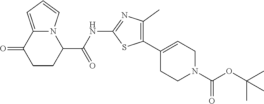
C1CC(C(NC2=NC(C)=C(C3=CCN(C(OC(C)(C)C)=O)CC3)S2)=O)N2C(=CC=C2)C1=O
